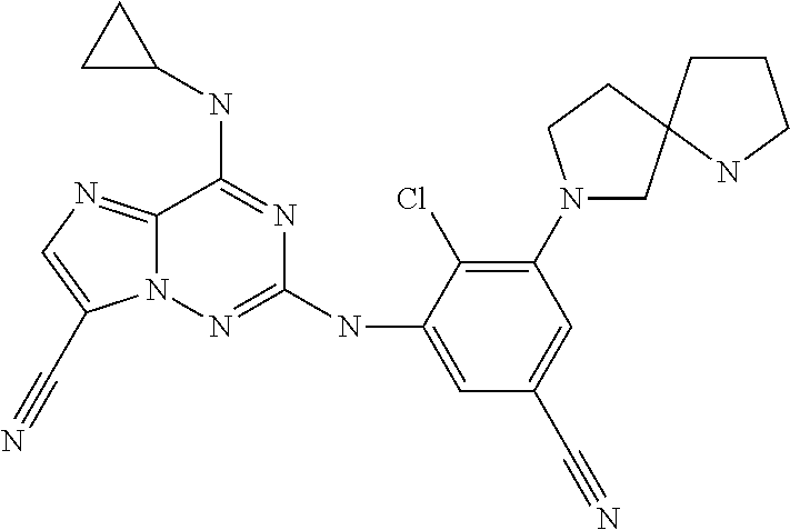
N(C1=NN2C(=NC=C2C#N)C(NC2CC2)=N1)C1=CC(C#N)=CC(N2CC3(CC2)CCCN3)=C1Cl
